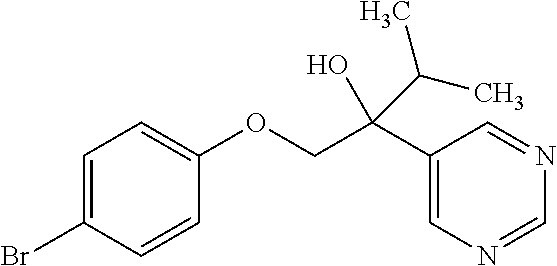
C1=C(Br)C=CC(OCC(C2=CN=CN=C2)(O)C(C)C)=C1
